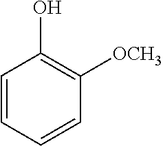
C1=CC=CC([OCH3])=C1O
